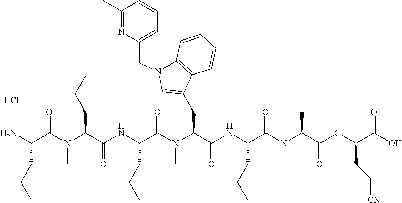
NC(C(N(C(C(NC(C(N(C(C(NC(C(N(C(C(OC(C(O)=O)CC[CN])=O)C)C)=O)CC(C)C)=O)CC1=CN(CC2=CC=CC(C)=N2)C2=C1C=CC=C2)C)=O)CC(C)C)=O)CC(C)C)C)=O)CC(C)C.Cl
